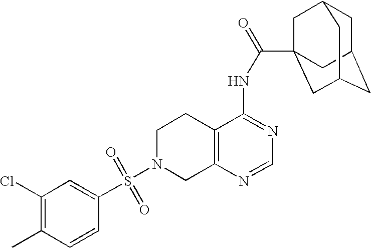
C1N(S(=O)(=O)C2=CC(Cl)=C(C)C=C2)CC2=C(C1)C(NC(=O)C13CC4CC(CC(C1)C4)C3)=NC=N2
